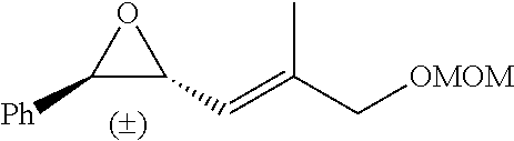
O1C([Ph])C1C=C(C[OMOM])C
